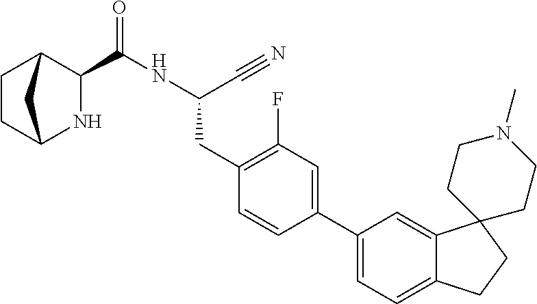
C(NC(CC1=C(F)C=C(C2=CC=C3C(=C2)C2(CC3)CCN(C)CC2)C=C1)C#N)(=O)C1C2CCC(N1)C2
